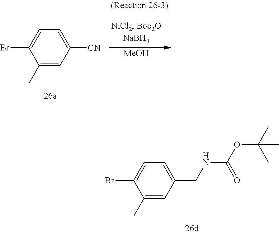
[MeOH].C1(C)=CC([CN])=CC=C1Br.C1(C)=CC(CNC(OC(C)(C)C)=O)=CC=C1Br
